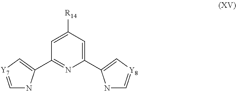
C1=[Y7]C=C(C2=NC(C3=C[Y8]=CN3)=CC([R14])=C2)N1
